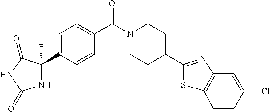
C1=C(C2(C)NC(=O)NC2=O)C=CC(C(N2CCC(C3=NC4=C(S3)C=CC(Cl)=C4)CC2)=O)=C1
